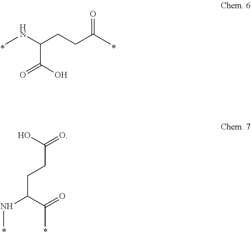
CNC(CCC(C)=O)C(O)=O.OC(=O)CCC(NC)C(=O)C
